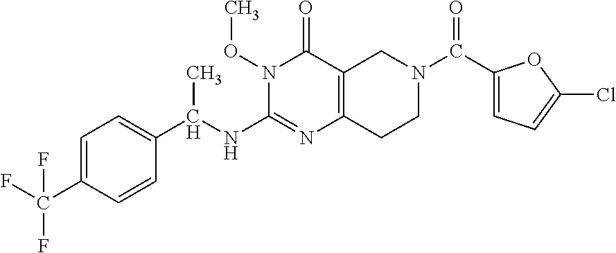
C1=C(C(F)(F)F)C=CC(C(NC2=NC3=C(C(=O)N2OC)CN(C(C2=CC=C(Cl)O2)=O)CC3)C)=C1
